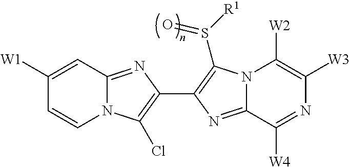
N12C(=NC(C3=C(S([R1])=O)N4C(=N3)C([W4])=NC([W3])=C4[W2])=C1Cl)C=C([W1])C=C2
